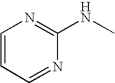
C1=CC=NC(NC)=N1
